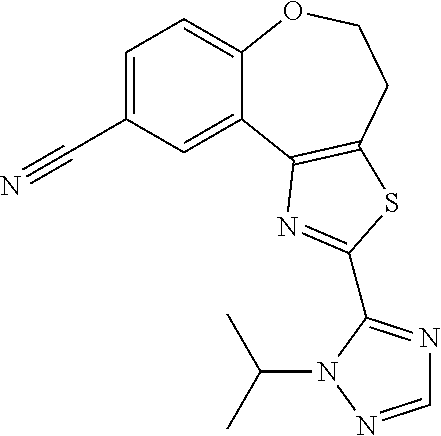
C1=C(C#N)C=C2C(=C1)OCCC1=C2N=C(C2=NC=NN2C(C)C)S1
